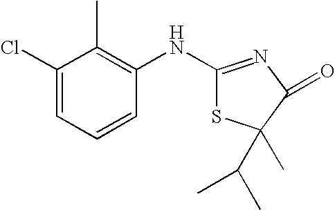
C1(Cl)=CC=CC(NC2=NC(=O)C(C)(C(C)C)S2)=C1C
